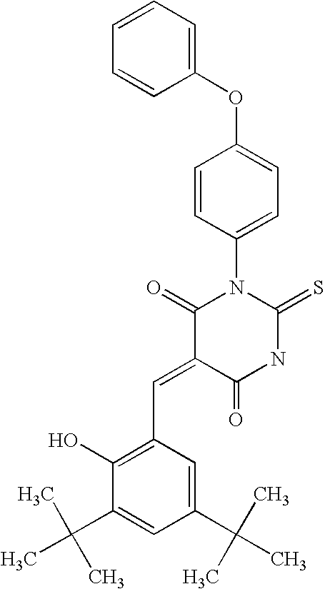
C1(OC2=CC=C(N3C(=O)C(=CC4=C(O)C(C(C)(C)C)=CC(C(C)(C)C)=C4)C(=O)NC3=S)C=C2)=CC=CC=C1
